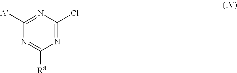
N1=C([R8])N=C(Cl)N=C1[A]
